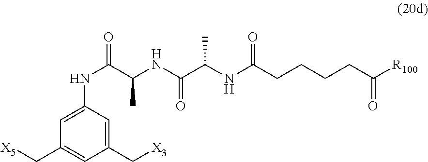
C1(C[X3])=CC(NC(C(C)NC(C(NC(CCCCC([R100])=O)=O)C)=O)=O)=CC(C[X5])=C1
